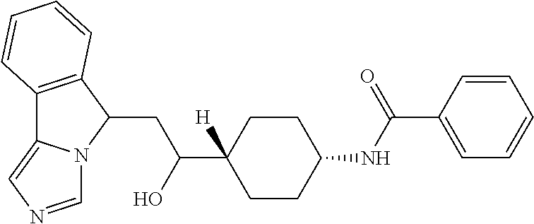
C12=C(C(CC(O)C3([H])CCC(NC(C4=CC=CC=C4)=O)CC3)N3C1=CN=C3)C=CC=C2
